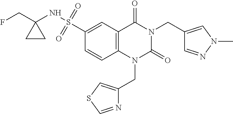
FCC1(NS(=O)(=O)C2=CC3=C(C=C2)N(CC2=CSC=N2)C(=O)N(CC2=CN(C)N=C2)C3=O)CC1
